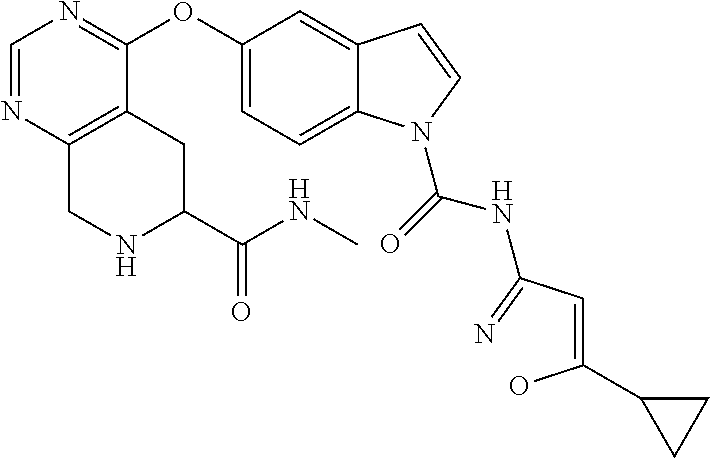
C12=C(CC(C(NC)=O)NC1)C(OC1=CC=C3C(=C1)C=CN3C(=O)NC(C=C(O)C1CC1)=N)=NC=N2
